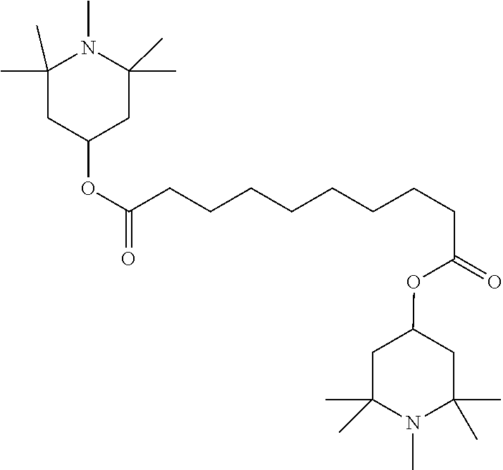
N1(C)C(C)(C)CC(OC(=O)CCCCCCCCC(OC2CC(C)(C)N(C)C(C)(C)C2)=O)CC1(C)C
